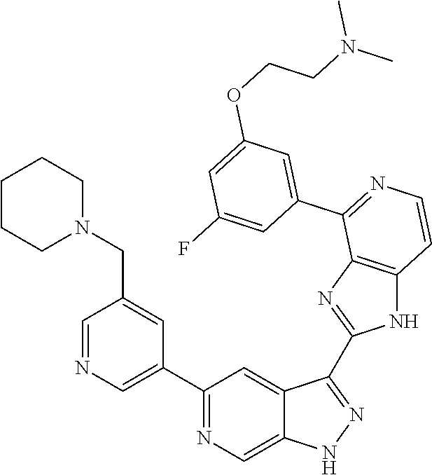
C1(C2=CN=CC(CN3CCCCC3)=C2)=NC=C2C(=C1)C(C1=NC3=C(N1)C=CN=C3C1=CC(OCCN(C)C)=CC(F)=C1)=NN2
